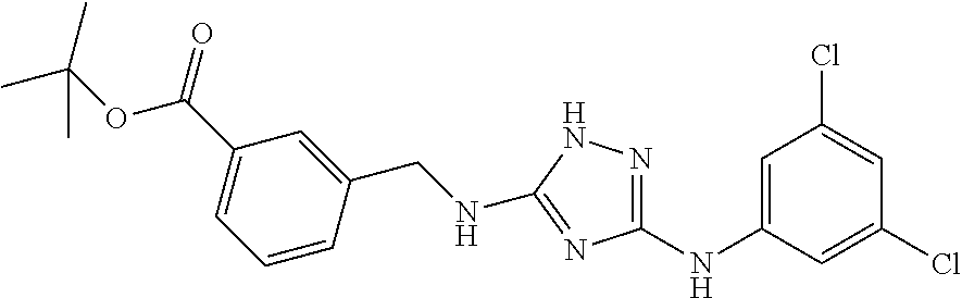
C1=CC(CNC2=NC(NC3=CC(Cl)=CC(Cl)=C3)=NN2)=CC(C(=O)OC(C)(C)C)=C1
